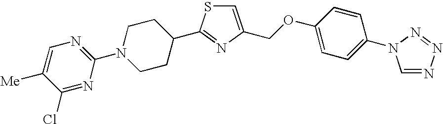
C1=C(COC2=CC=C(N3C=NN=N3)C=C2)N=C(C2CCN(C3=NC=C([Me])C(Cl)=N3)CC2)S1
